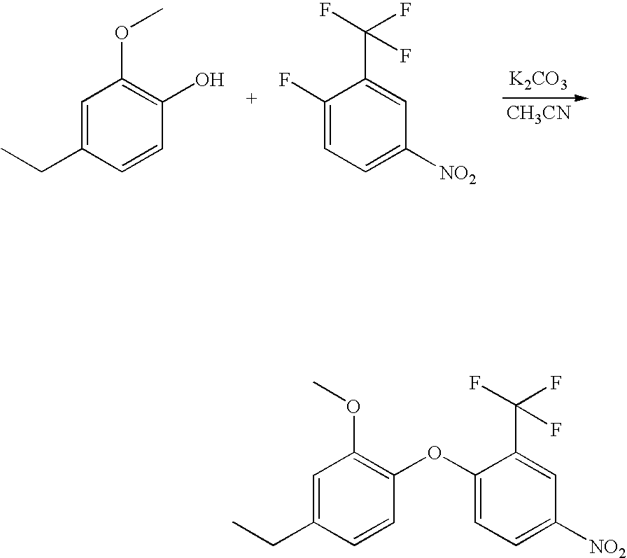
[K2CO3].[CH3CN].C1=C(CC)C=CC(O)=C1OC.C1(F)=CC=C([NO2])C=C1C(F)(F)F.C1=C(CC)C=CC(OC2=CC=C([NO2])C=C2C(F)(F)F)=C1OC
